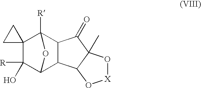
C12(C([R])(O)C3C4C(C1([R])O3)C(=O)C1(C)C4O[X]O1)CC2
